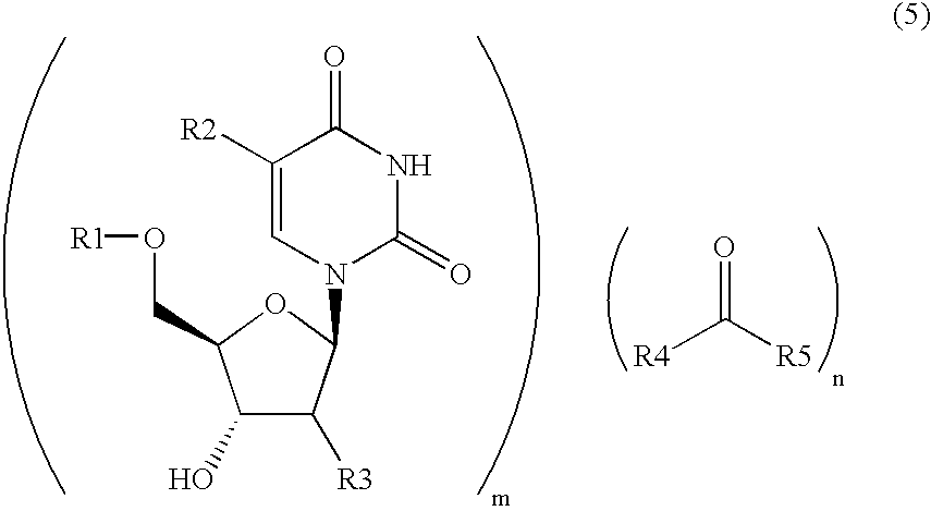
[R1]OCC1C(O)C([R3])C(N2C(=O)NC(=O)C([R2])=C2)O1.[R4]C([R5])=O
